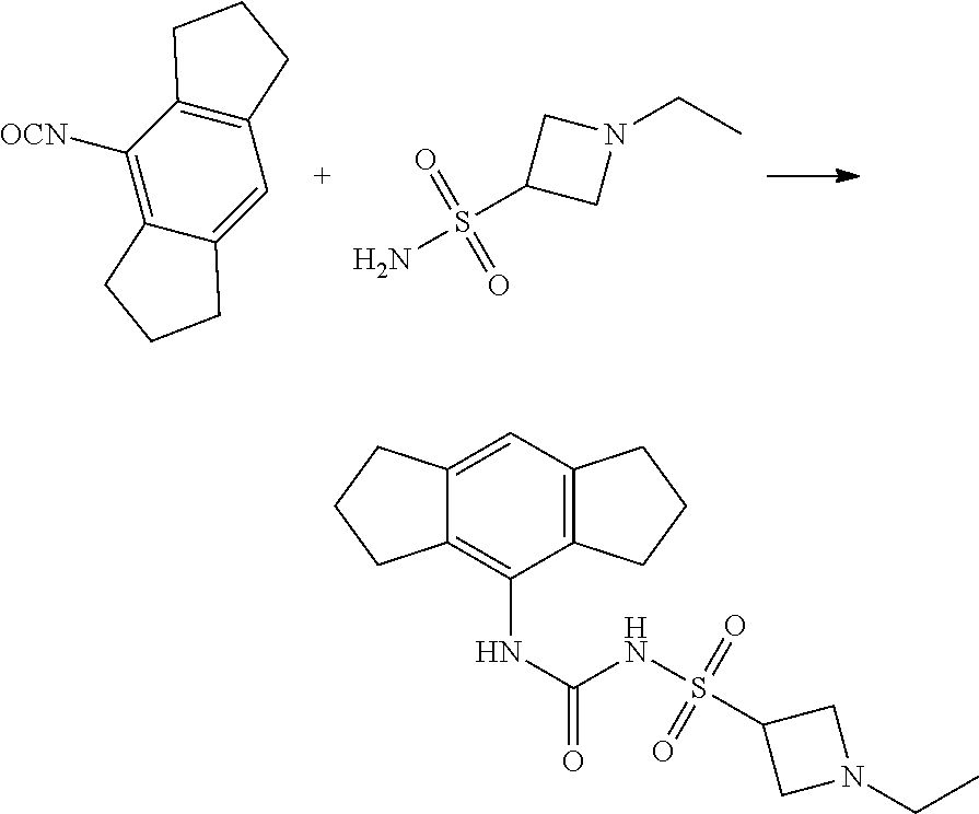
C12=C(C([OCN])=C3C(=C1)CCC3)CCC2.C1(S(N)(=O)=O)CN(CC)C1.C1(S(NC(NC2=C3C(=CC4=C2CCC4)CCC3)=O)(=O)=O)CN(CC)C1
